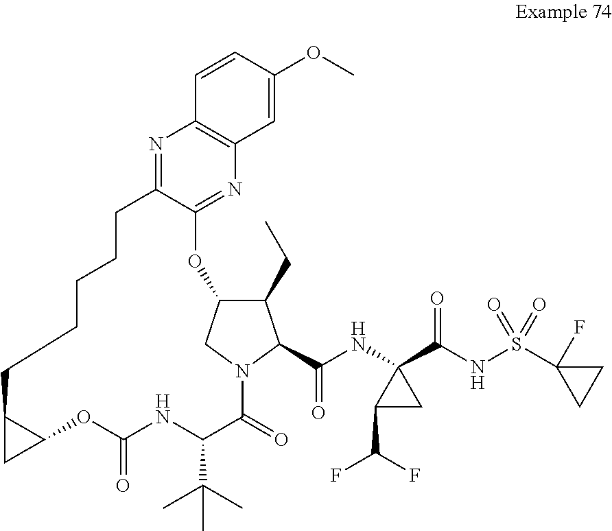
C12CC1OC(=O)NC(C(C)(C)C)C(=O)N1CC(C(CC)C1C(NC1(C(NS(C3(F)CC3)(=O)=O)=O)C(C(F)F)C1)=O)OC1=NC3=C(N=C1CCCCC2)C=CC(OC)=C3
